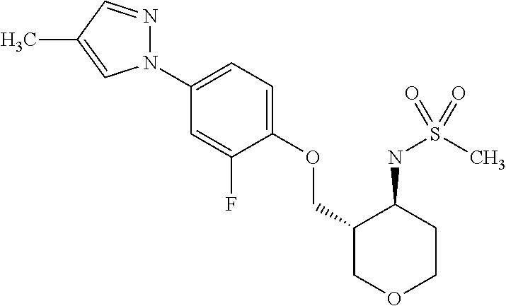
N1(C2=CC=C(OCC3COCCC3NS(C)(=O)=O)C(F)=C2)N=CC(C)=C1
